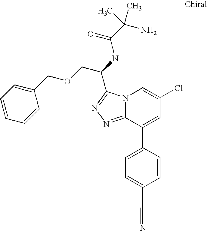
C12=NN=C(C(NC(C(N)(C)C)=O)COCC3=CC=CC=C3)N1C=C(Cl)C=C2C1=CC=C(C#N)C=C1
